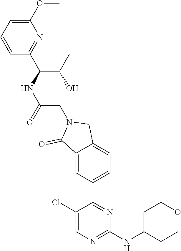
C1(Cl)=CN=C(NC2CCOCC2)N=C1C1=CC=C2C(=C1)C(=O)N(CC(NC(C(C)O)C1=NC(OC)=CC=C1)=O)C2
